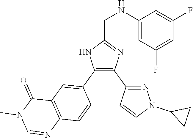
C1(C2=NN(C3CC3)C=C2)=C(C2=CC3=C(C=C2)N=CN(C)C3=O)NC(CNC2=CC(F)=CC(F)=C2)=N1
